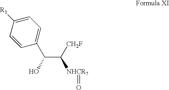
C1=C([R1])C=CC(C(C([CH2F])[NHCR7]=O)O)=C1
